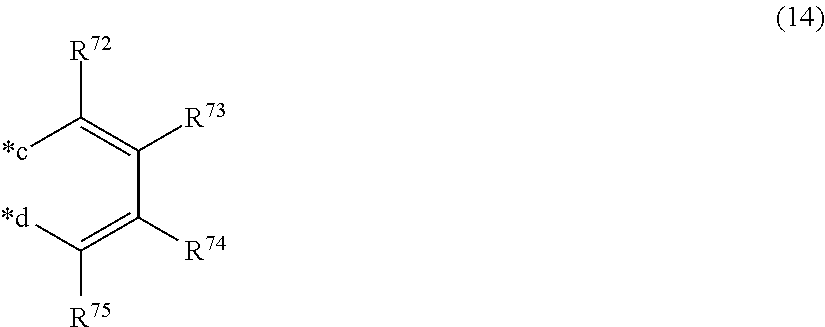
[*c]C(=C(C(=C([*d])[R75])[R74])[R73])[R72]
